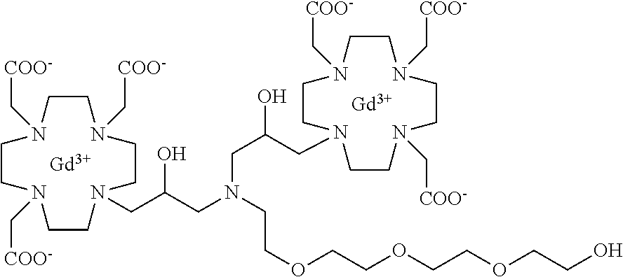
[Gd].[Gd].C1N(C[COO-])CCN(C[COO-])CCN(CC(CN(CCOCCOCCOCCO)CC(O)CN2CCN(C[COO-])CCN(C[COO-])CCN(C[COO-])CC2)O)CCN(C[COO-])C1
